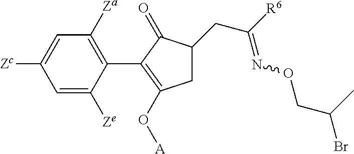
C1=C([Zc])C=C([Ze])C(C2=C(O[A])CC(CC([R6])=NOCC(Br)C)C2=O)=C1[Za]
